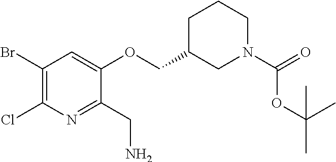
C1(Br)=C(Cl)N=C(CN)C(OCC2CN(C(=O)OC(C)(C)C)CCC2)=C1
